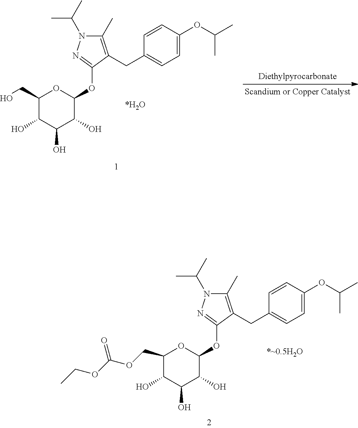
C1=C(OC(C)C)C=CC(CC2=C(C)N(C(C)C)N=C2OC2OC(COC(OCC)=O)C(O)C(O)C2O)=C1.C1=C(OC(C)C)C=CC(CC2=C(C)N(C(C)C)N=C2OC2OC(CO)C(O)C(O)C2O)=C1
